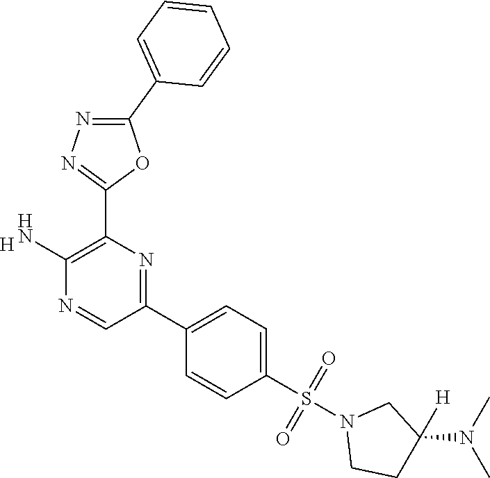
[H].C1(N)=C(C2=NN=C(C3=CC=CC=C3)O2)N=C(C2=CC=C(S(=O)(=O)N3CCC(N(C)C)([H])C3)C=C2)C=N1
